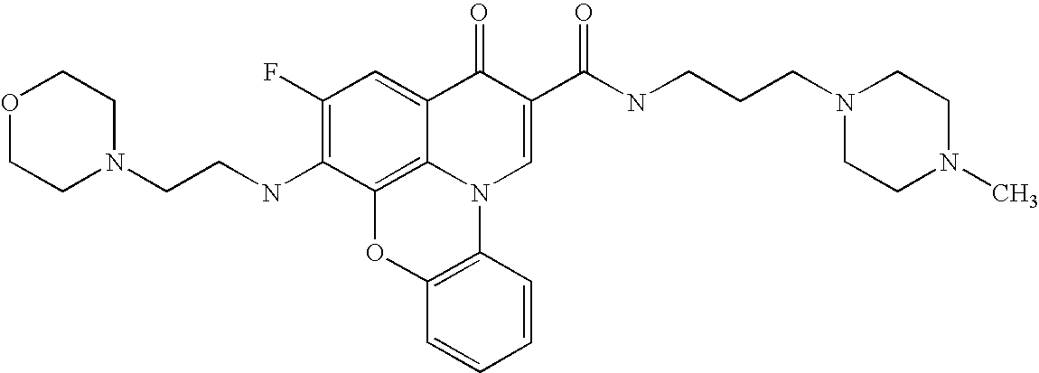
C1(F)=C(NCCN2CCOCC2)C2=C3C(=C1)C(=O)C(C(NCCCN1CCN(C)CC1)=O)=CN3C1=C(O2)C=CC=C1
